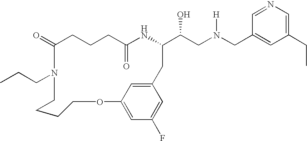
C1(=O)CCCC(=O)NC(C(CN(CC2=CC(CC)=CN=C2)[H])O)CC2=CC(=CC(F)=C2)OCCCCN1CCC
